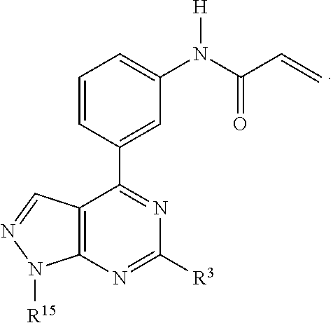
C1=CC(C2=NC([R3])=NC3=C2C=NN3[R15])=CC(N(C(C=C)=O)[H])=C1
